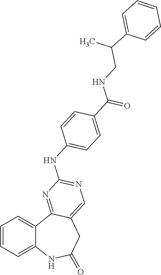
C1=CC=C2C(=C1)C1=NC(NC3=CC=C(C(NCC(C4=CC=CC=C4)C)=O)C=C3)=NC=C1CC(=O)N2
